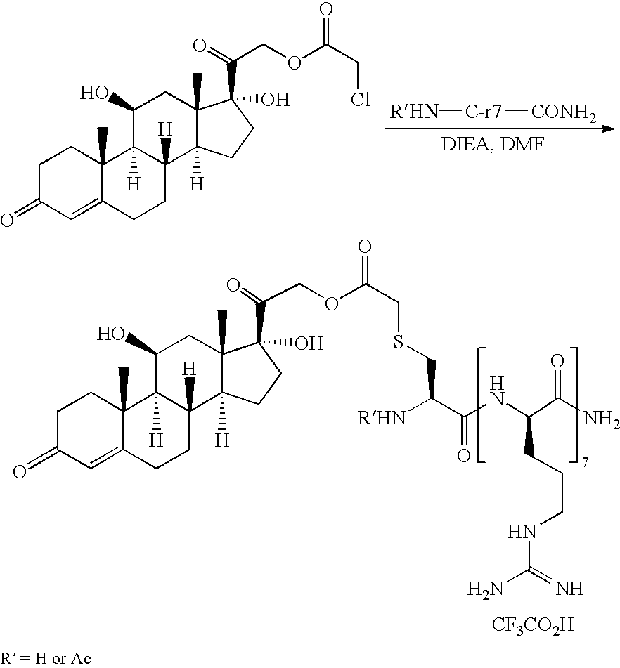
[CF3CO2H].C(C(C(NC(C(N)=O)CCCNC(N)=N)=O)[RHN])SCC(OCC(=O)C1(O)C2(C)C([H])(C3([H])CCC4=CC(=O)CCC4(C)C3([H])C(O)C2)CC1)=O.C1C(=O)C=C2C(C)(C1)C1([H])C([H])(CC2)C2([H])C(C)(CC1O)C(O)(C(=O)COC(CCl)=O)CC2.[RHN][C-r7][CONH2]
